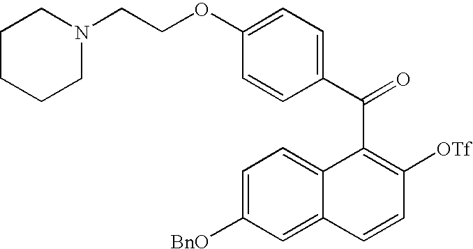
C(C1=C([OTf])C=CC2=CC([BnO])=CC=C12)(C1=CC=C(OCCN2CCCCC2)C=C1)=O
